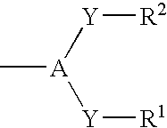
C[A]([Y][R2])[Y][R1]
